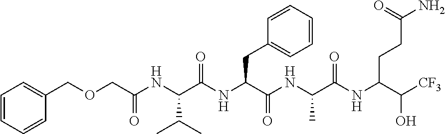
C(C(NC(C(NC(C(NC(C(NC(C([CF3])O)CCC(N)=O)=O)C)=O)CC1=CC=CC=C1)=O)C(C)C)=O)OCC1=CC=CC=C1
